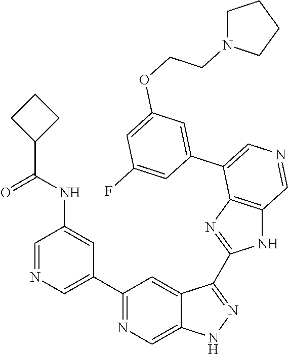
C1(C2=CN=CC(NC(C3CCC3)=O)=C2)=NC=C2C(=C1)C(C1=NC3=C(N1)C=NC=C3C1=CC(OCCN3CCCC3)=CC(F)=C1)=NN2
